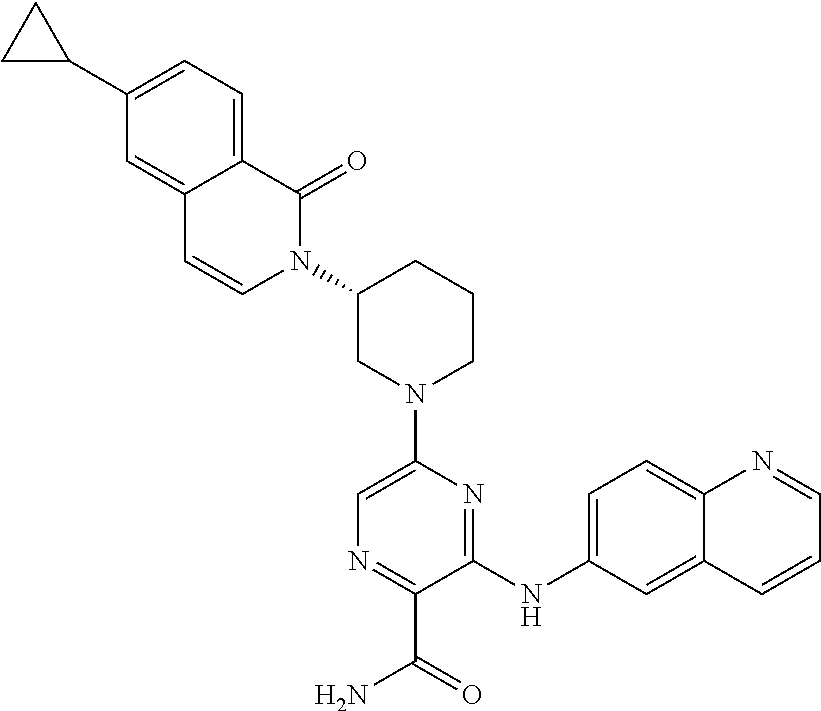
C1(NC2=CC=C3C(=C2)C=CC=N3)=NC(N2CCCC(N3C(=O)C4=CC=C(C5CC5)C=C4C=C3)C2)=CN=C1C(=O)N
